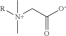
C[N+](C)([R])CC([O-])=O
